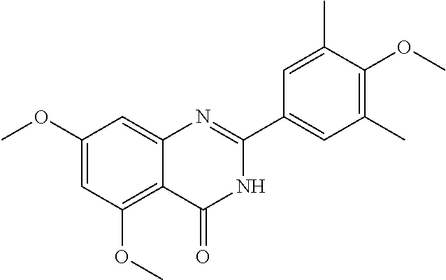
C1(OC)=CC(OC)=C2C(=C1)N=C(C1=CC(C)=C(OC)C(C)=C1)NC2=O
